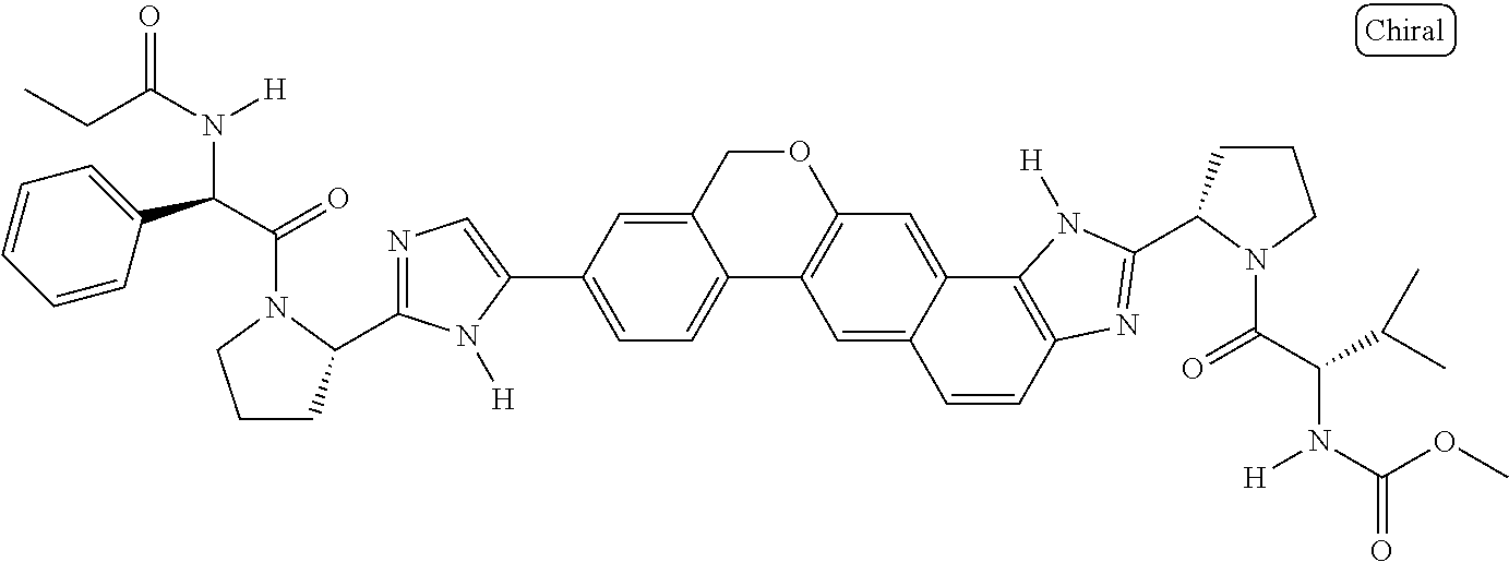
C12=CC=C(C3=CN=C(C4CCCN4C(C(C4=CC=CC=C4)N(C(CC)=O)[H])=O)N3[H])C=C1COC1=C2C=C2C(=C1)C1=C(C=C2)N=C(C2CCCN2C(C(C(C)C)N(C(OC)=O)[H])=O)N1[H]
